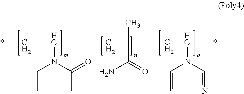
C(C(C*)N1C(=O)CCC1)C(C)(CCC(N1C=NC=C1)*)C(=O)N
